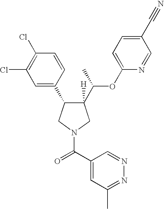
C1([H])(C(C)OC2=CC=C(C#N)C=N2)C(C2=CC(Cl)=C(Cl)C=C2)CN(C(C2=CC(C)=NN=C2)=O)C1
